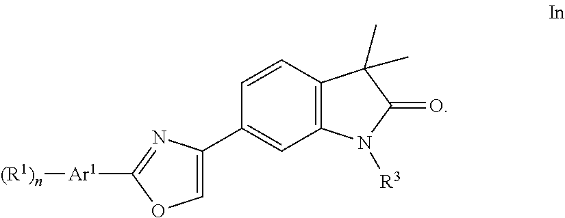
O1C=C(C2=CC3=C(C=C2)C(C)(C)C(=O)N3[R3])N=C1[Ar1][(R1)n]
